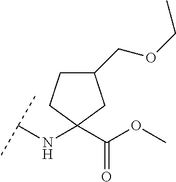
C(NC1(C(OC)=O)CC(COCC)CC1)(C)C
